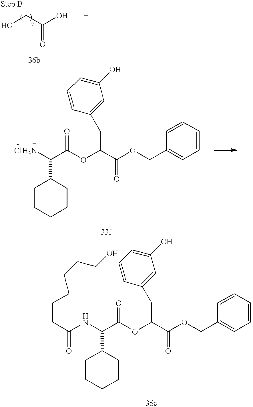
OCC(O)=O.N(C(C(OC(C(OCC1=CC=CC=C1)=O)CC1=CC(O)=CC=C1)=O)C1CCCCC1)C(CCCCCCO)=O.[ClH3N]C(C(OC(C(OCC1=CC=CC=C1)=O)CC1=CC(O)=CC=C1)=O)C1CCCCC1
